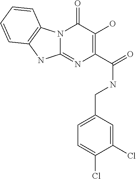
N12C(=NC(C(=O)NCC3=CC=C(Cl)C(Cl)=C3)=C(O)C1=O)NC1=C2C=CC=C1
